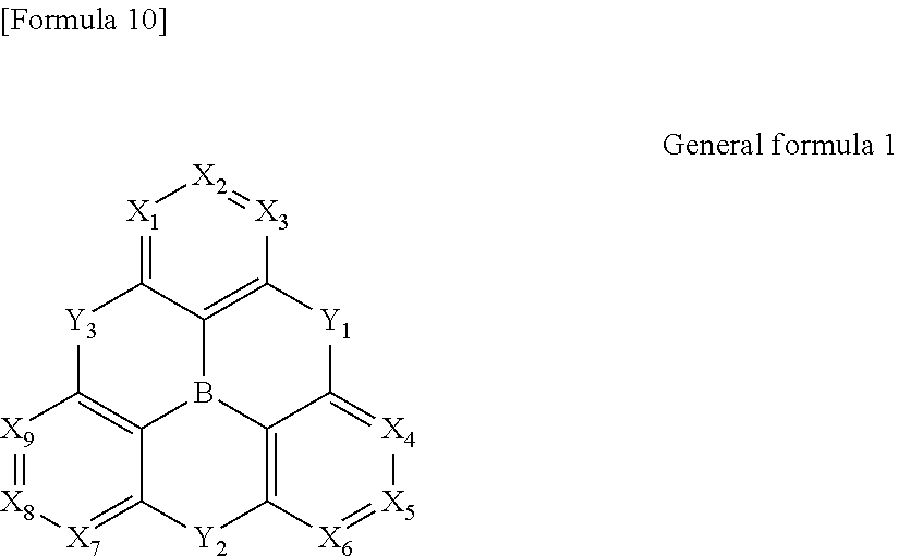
[X9]1=[X8][X7]=C2C3=C1[Y3]C1=[X1][X2]=[X3]C4=C1B3C1=C([Y2]2)[X6]=[X5][X4]=C1[Y1]4
